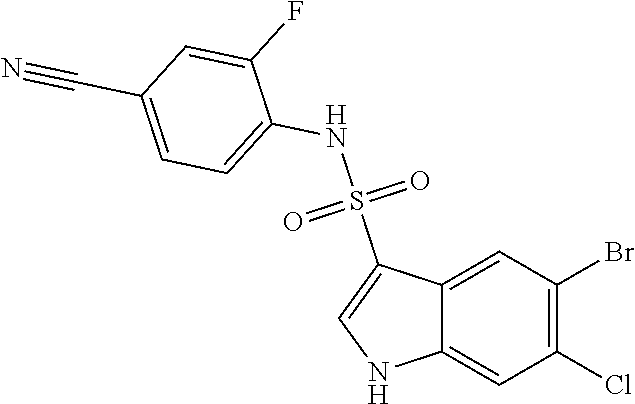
C12=CC(Br)=C(Cl)C=C1NC=C2S(NC1=CC=C(C#N)C=C1F)(=O)=O
